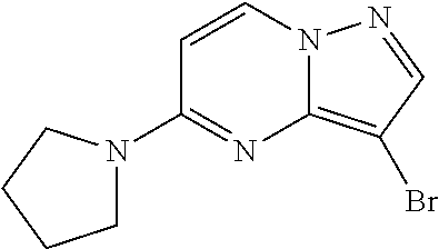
C1=CN2C(=C(Br)C=N2)N=C1N1CCCC1
